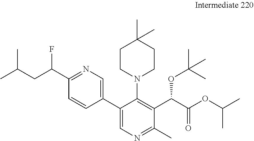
C1(C2=CN=C(C)C(C(C(OC(C)C)=O)OC(C)(C)C)=C2N2CCC(C)(C)CC2)=CN=C(C(CC(C)C)F)C=C1
